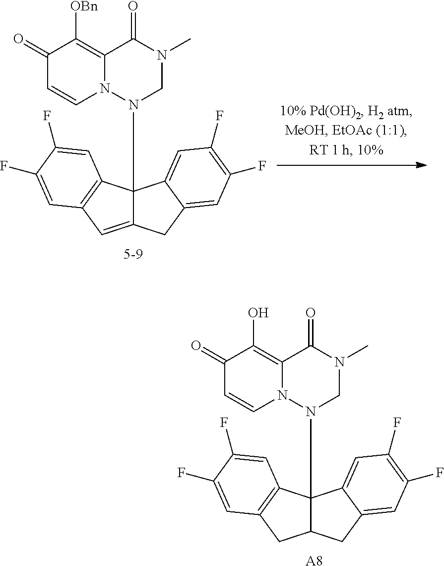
C1(=O)C=CN2C(=C1[OBn])C(=O)N(C)CN2C12C(=CC3=C1C=C(F)C(F)=C3)CC1=CC(F)=C(F)C=C12.C1(=O)C=CN2C(=C1O)C(=O)N(C)CN2C12C(CC3=C1C=C(F)C(F)=C3)CC1=CC(F)=C(F)C=C12.[A8]
